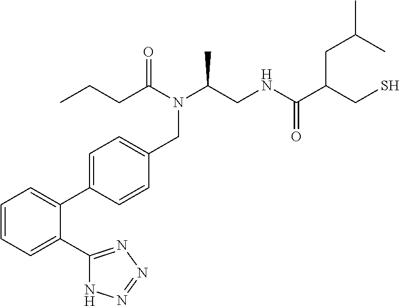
C1=CC=C(C2=NN=NN2)C(C2=CC=C(CN(C(CNC(C(CS)CC(C)C)=O)C)C(CCC)=O)C=C2)=C1
